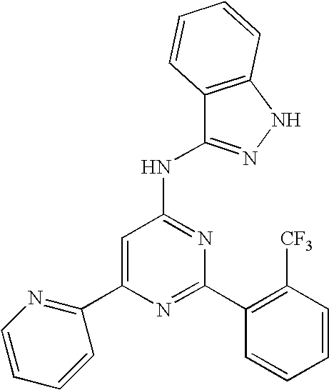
C1=C(C2=NC=CC=C2)N=C(C2=C([CF3])C=CC=C2)N=C1NC1=NNC2=C1C=CC=C2
